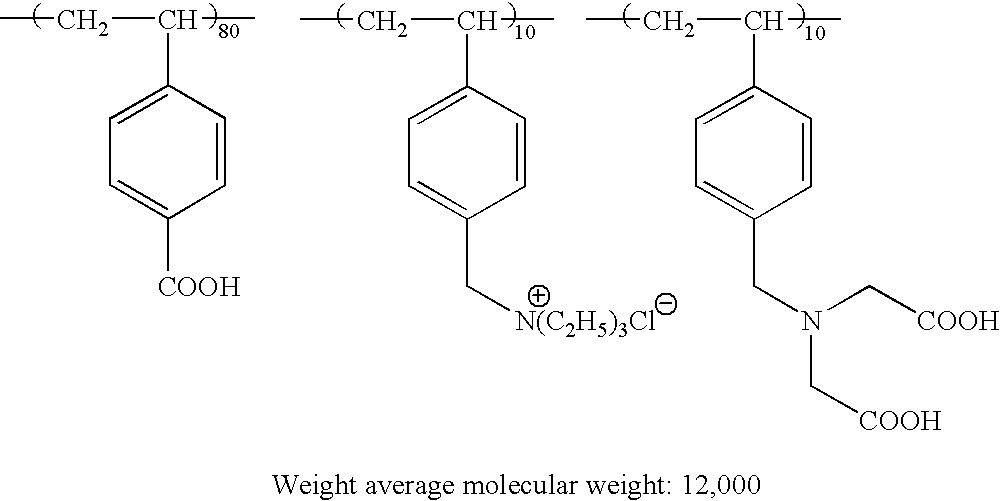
C1=C(C(C)CC)C=CC([COOH])=C1.C1=C(C(C)CC)C=CC(C[N(C2H5)3Cl])=C1.C1=C(C(C)CC)C=CC(CN(C[COOH])C[COOH])=C1
